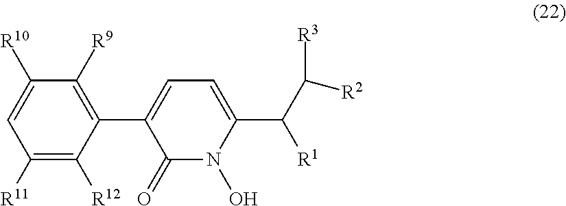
C1([R11])=C([R12])C(C2=CC=C(C(C([R3])[R2])[R1])N(O)C2=O)=C([R9])C([R10])=C1
